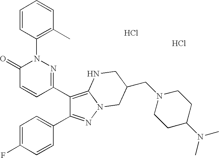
C1=CC(N2C(=O)C=CC(C3=C4N(N=C3C3=CC=C(F)C=C3)CC(CN3CCC(N(C)C)CC3)CN4)=N2)=C(C)C=C1.Cl.Cl
